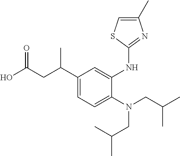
OC(CC(C1=CC=C(N(CC(C)C)CC(C)C)C(NC2=NC(C)=CS2)=C1)C)=O
